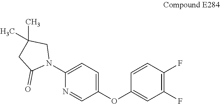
N1(C2=CC=C(OC3=CC(F)=C(F)C=C3)C=N2)CC(C)(C)CC1=O
